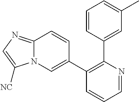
C1(C2=CN3C(=NC=C3[NC])C=C2)=C(C2=CC(C)=CC=C2)N=CC=C1
